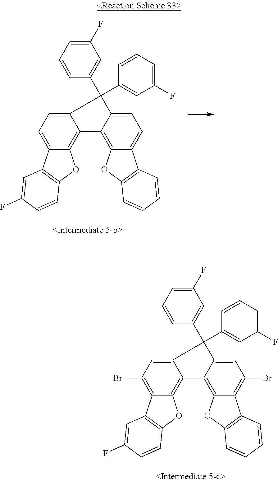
C12=CC=C3C(=C1C1=C4C(=CC=C1C2(C1=CC(F)=CC=C1)C1=CC(F)=CC=C1)C1=C(O4)C=CC=C1)OC1=C3C=C(F)C=C1.C12=CC(Br)=C3C(=C1C1=C4C(=C(Br)C=C1C2(C1=CC(F)=CC=C1)C1=CC(F)=CC=C1)C1=C(O4)C=CC=C1)OC1=C3C=C(F)C=C1
